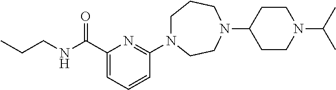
C1N(C2=NC(C(NCCC)=O)=CC=C2)CCN(C2CCN(C(C)C)CC2)CC1
